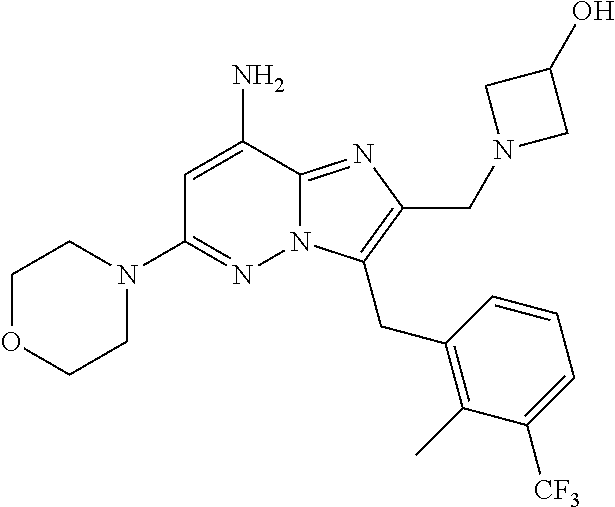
C1=C(N)C2=NC(CN3CC(O)C3)=C(CC3=C(C)C([CF3])=CC=C3)N2N=C1N1CCOCC1
